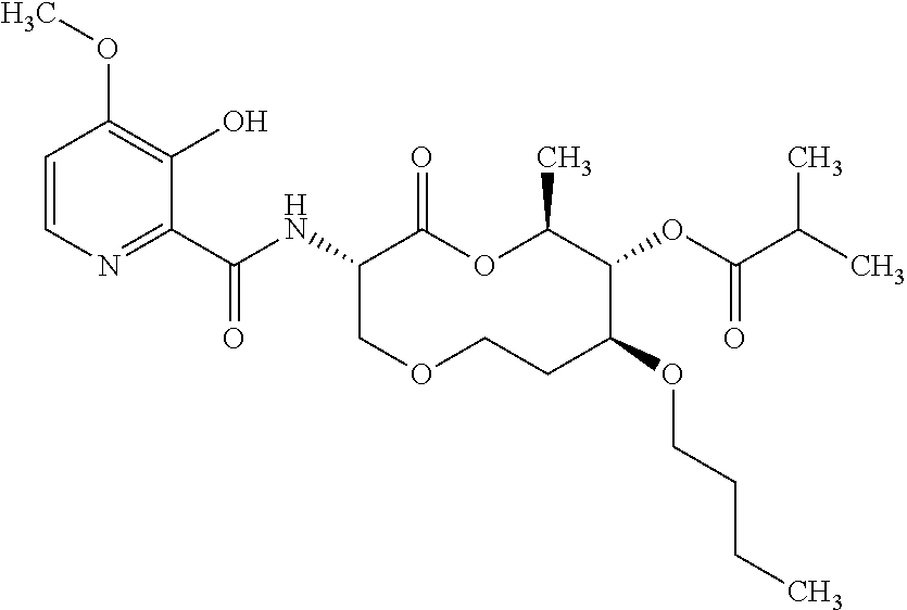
C1(C(NC2C(=O)OC(C)C(OC(C(C)C)=O)C(OCCCC)CCOC2)=O)=NC=CC(OC)=C1O
